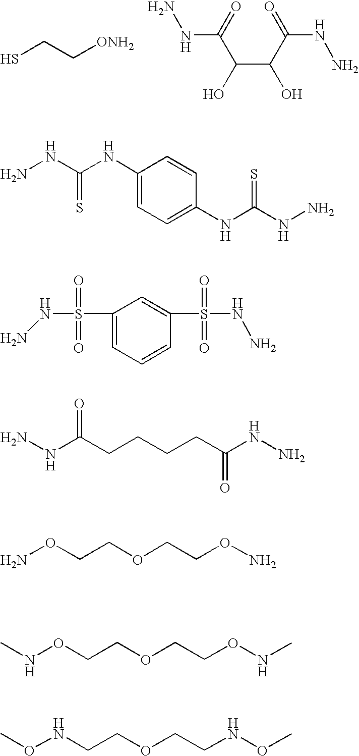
SCC[ONH2].N(C(C(C(O)C(NN)=O)O)=O)N.C1(NC(=S)NN)=CC=C(NC(=S)NN)C=C1.C1(S(NN)(=O)=O)=CC=CC(S(NN)(=O)=O)=C1.NNC(CCCCC(NN)=O)=O.NOCCOCCON.CNOCCOCCONC.CONCCOCCNOC
